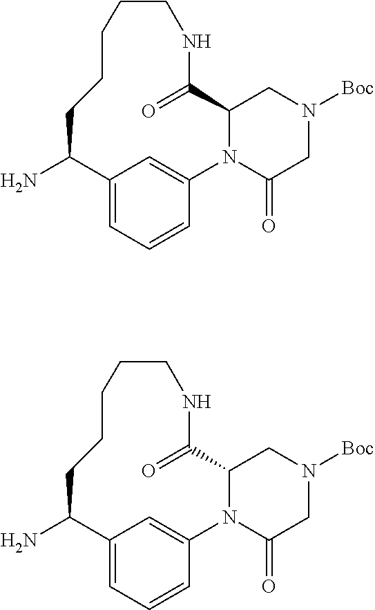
NC1C2=CC=CC(=C2)N2C(C(=O)NCCCCC1)CN([Boc])CC2=O.NC1C2=CC=CC(=C2)N2C(C(=O)NCCCCC1)CN([Boc])CC2=O
